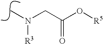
N(C)(CC(O[R5])=O)[R3]
